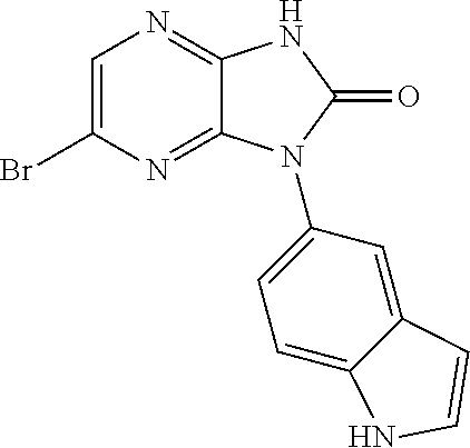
C1=C(Br)N=C2C(=N1)NC(=O)N2C1=CC=C2C(=C1)C=CN2
